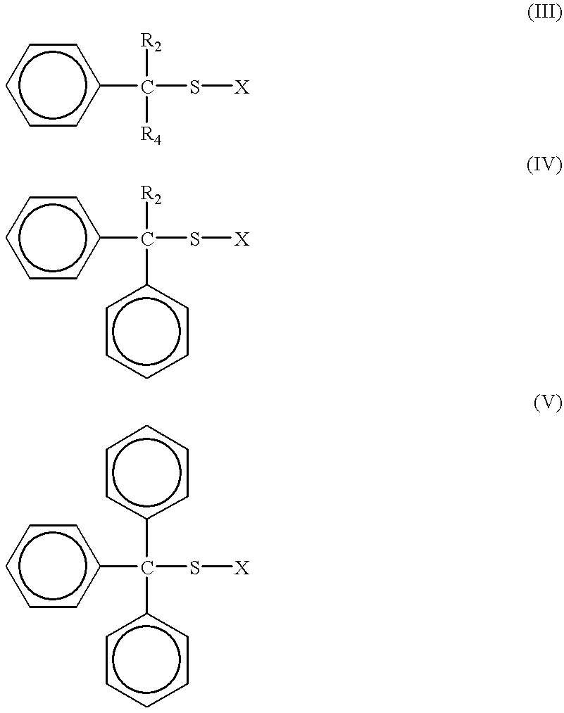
c1cc(C(S[X])([R2])[R4])ccc1.c1cc(C(S[X])([R2])c2ccccc2)ccc1.c1cc(C(S[X])(c2ccccc2)c2ccccc2)ccc1
